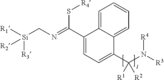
C1(C(S[R4])=NC[Si]([R1])([R3])[R2])=CC=C(C(N([R3])[R4])([R1])[R2])C2=CC=CC=C12
